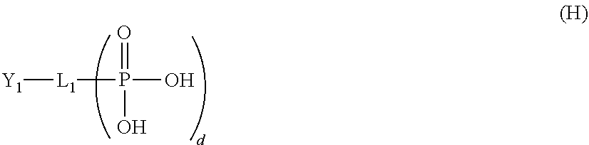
[Y1][L1]P(O)(=O)O
